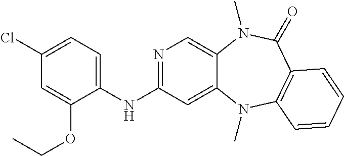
N1=C(NC2=CC=C(Cl)C=C2OCC)C=C2C(=C1)N(C)C(=O)C1=C(N2C)C=CC=C1
